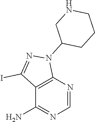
C1=NC2=C(C(N)=N1)C(I)=NN2C1CCCNC1
